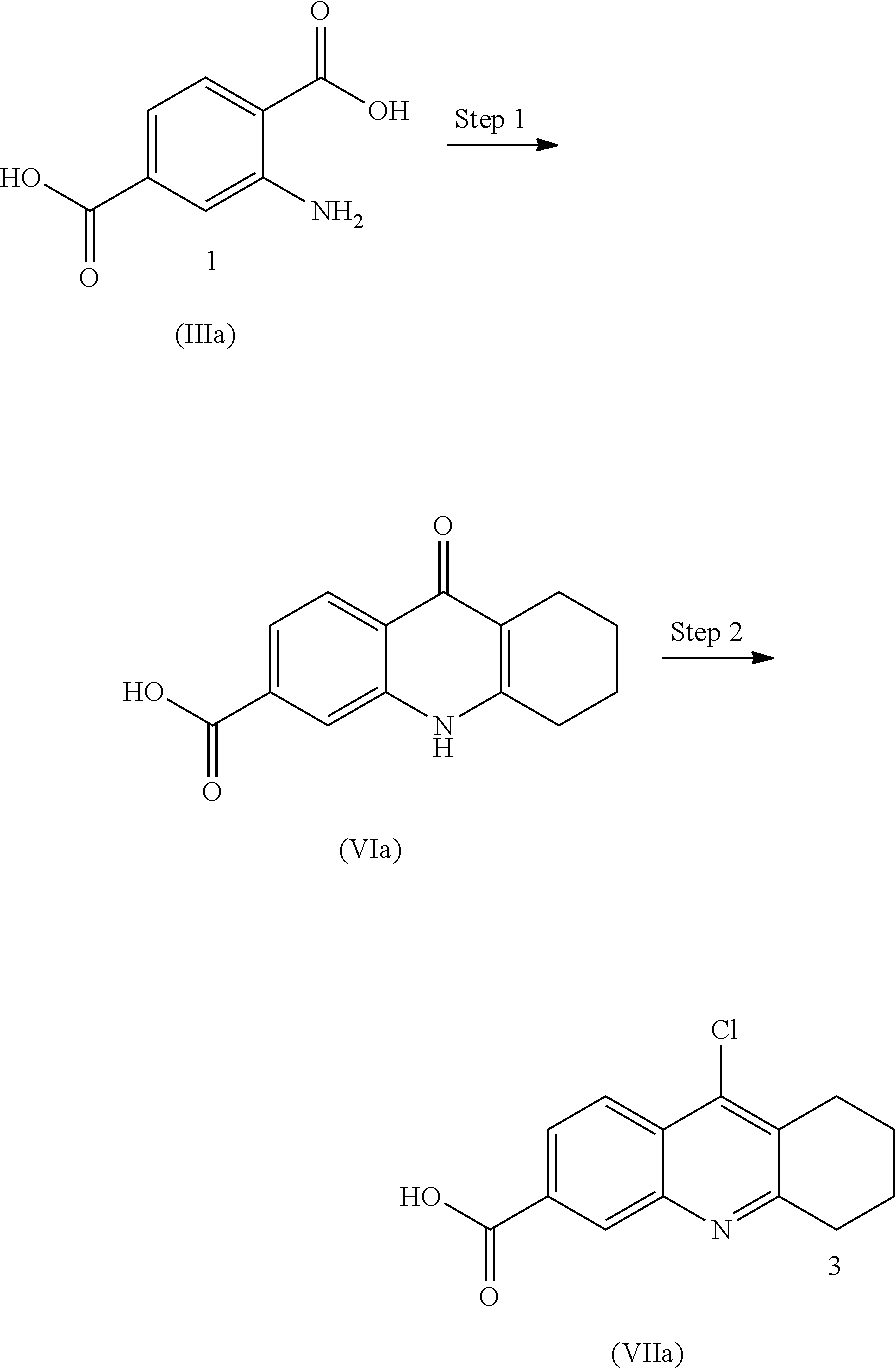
C1=C(C(O)=O)C=C(N)C(C(O)=O)=C1.C1=C(C(O)=O)C=C2C(=C1)C(=O)C1=C(N2)CCCC1.C1=C(C(O)=O)C=C2C(=C1)C(Cl)=C1C(=N2)CCCC1
